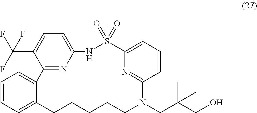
C1=CC=C2C(=C1)C1=NC(=CC=C1C(F)(F)F)NS(=O)(=O)C1=CC=CC(=N1)N(CC(CO)(C)C)CCCCC2
